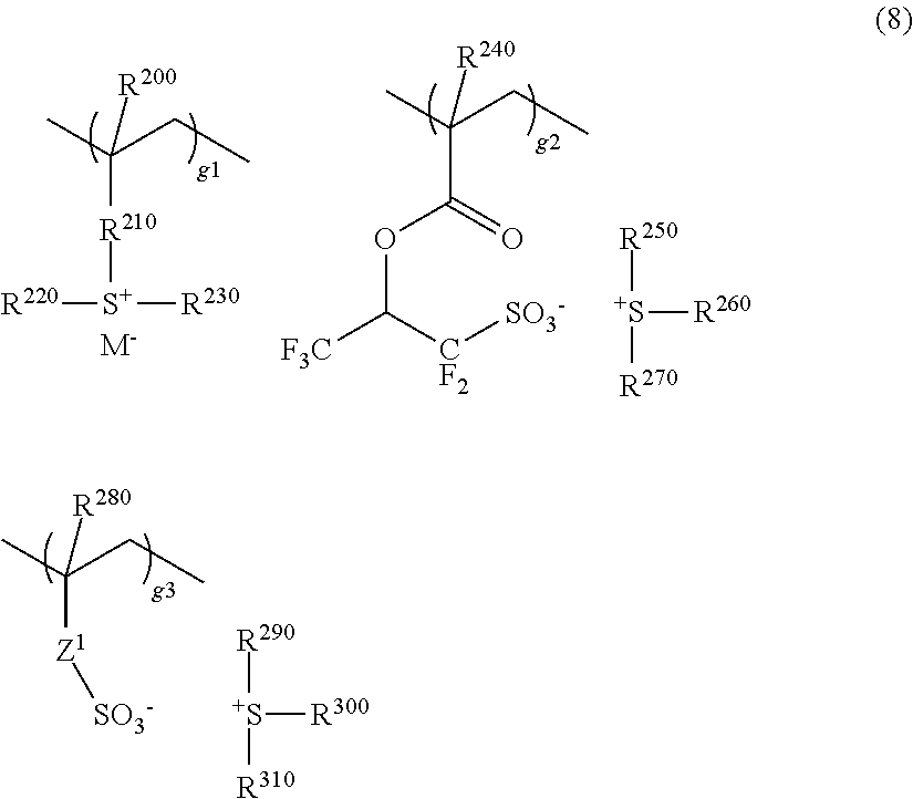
CC(CC)([R210][S+]([R220])[R230])[R200].[M-].CC(CC)(C(OC([CF2][SO3-])[F3C])=O)[R240].[R250][S+]([R260])[R270].[R290][S+]([R300])[R310].CC(CC)([Z1][SO3-])[R280]
